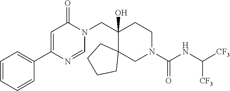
C1(C2=CC(=O)N(CC3(O)C4(CN(C(NC([CF3])[CF3])=O)CC3)CCCC4)C=N2)=CC=CC=C1
